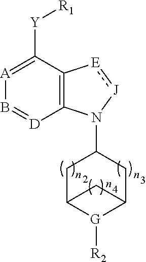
[A]1=C([Y][R1])C2=C([D]=B1)N(C1CC3[G]([R2])C(C1)C3)[J]:[E]2
